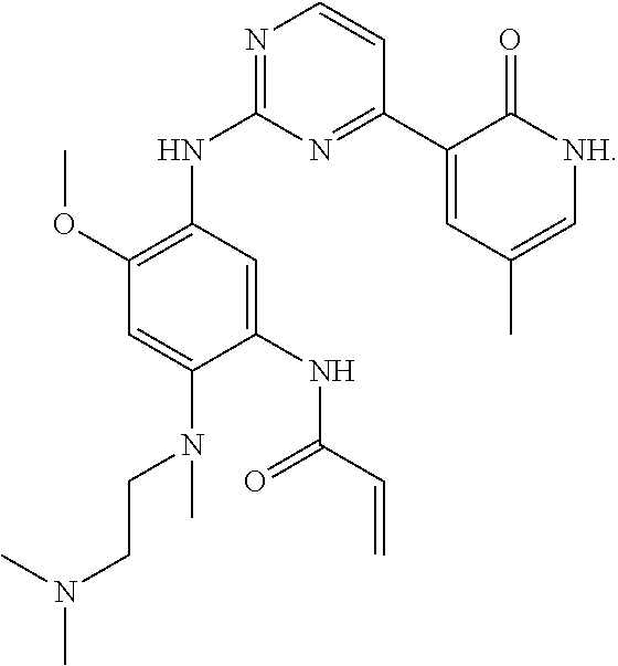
C1(OC)=C(NC2=NC=CC(C3=CC(C)=C[NH]C3=O)=N2)C=C(NC(C=C)=O)C(N(CCN(C)C)C)=C1
